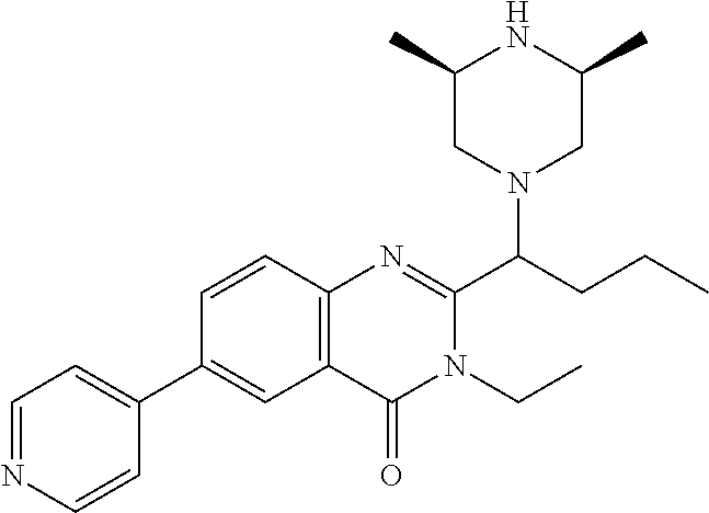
C1=CC2=C(C=C1C1=CC=NC=C1)C(=O)N(CC)C(C(CCC)N1CC(C)NC(C)C1)=N2
